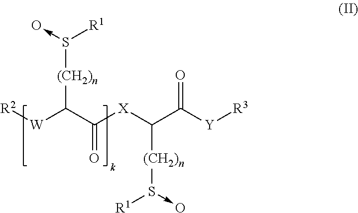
S([R1])([(CH2)n]C([W][R2])C(=O)[X]C(C([Y][R3])=O)[(CH2)n]S(->O)[R1])->O
